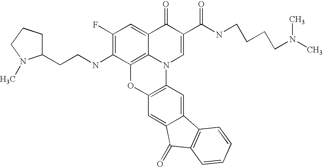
C1(F)=C(NCCC2CCCN2C)C2=C3C(=C1)C(=O)C(C(=O)NCCCCN(C)C)=CN3C1=C(O2)C=C2C(=C1)C1=C(C2=O)C=CC=C1
